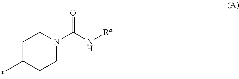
C1C(C)CCN(C(N[Ra])=O)C1
